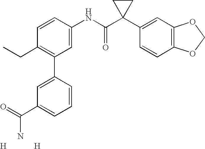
C1=CC(NC(C2(C3=CC4=C(C=C3)OCO4)CC2)=O)=CC(C2=CC(C(=O)N)=CC=C2)=C1CC.[H].[H]
